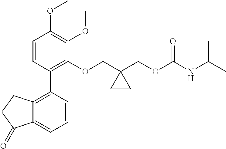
C12=C(C3=C(OCC4(COC(NC(C)C)=O)CC4)C(OC)=C(OC)C=C3)C=CC=C1C(=O)CC2
